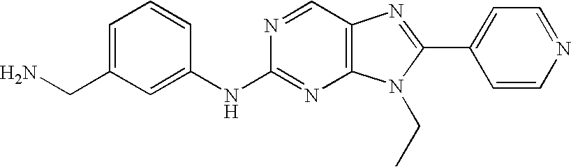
C1=C(CN)C=C(NC2=NC3=C(C=N2)N=C(C2=CC=NC=C2)N3CC)C=C1
